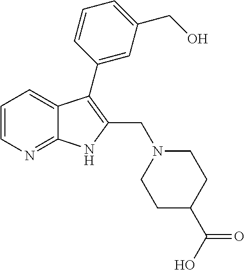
C12=NC=CC=C1C(C1=CC(CO)=CC=C1)=C(CN1CCC(C(O)=O)CC1)N2
